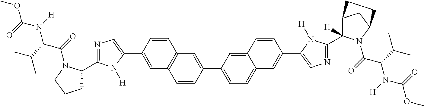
C1=C(C2=CN=C(C3CCCN3C(=O)C(C(C)C)N(C(=O)OC)[H])N2[H])C=CC2=C1C=CC(C1=CC=C3C(=C1)C=CC(C1=CN=C(C4([H])C5CC(N4C(=O)C(C(C)C)N(C(=O)OC)[H])CC5)N1[H])=C3)=C2
